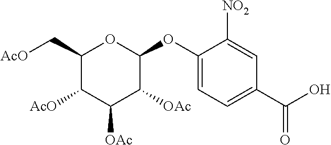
O(C1OC(C[AcO])C([AcO])C([OAc])C1[OAc])C1=CC=C(C(O)=O)C=C1[NO2]
